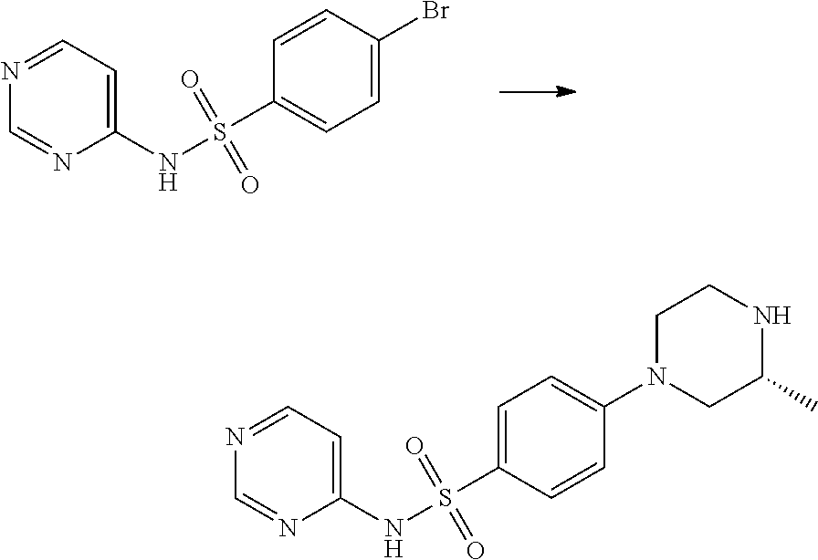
C1=C(Br)C=CC(S(NC2=CC=NC=N2)(=O)=O)=C1.C1=CC(S(NC2=CC=NC=N2)(=O)=O)=CC=C1N1CC(C)NCC1
